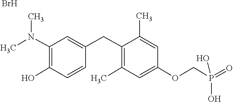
O=P(COC1=CC(C)=C(CC2=CC(N(C)C)=C(O)C=C2)C(C)=C1)(O)O.Br
